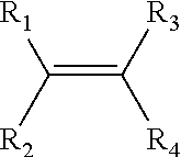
C(=C([R2])[R1])([R4])[R3]
